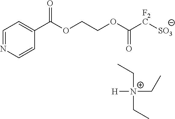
C1=NC=CC(C(OCCOC([F2C][SO3])=O)=O)=C1.CC[N+](CC)(CC)[H]
